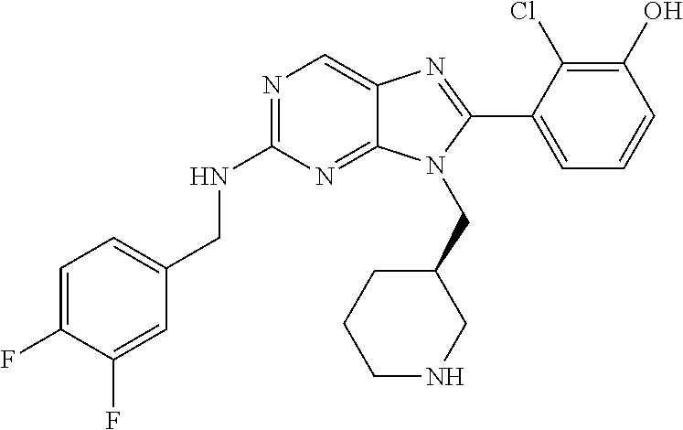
C1=C(F)C(F)=CC(CNC2=NC=C3C(=N2)N(CC2CCCNC2)C(C2=CC=CC(O)=C2Cl)=N3)=C1
